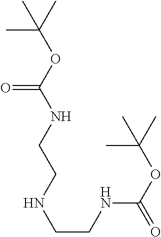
C(OC(NCCNCCNC(OC(C)(C)C)=O)=O)(C)(C)C
